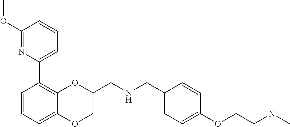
C1(OC)=NC(C2=C3C(=CC=C2)OCC(CNCC2=CC=C(OCCN(C)C)C=C2)O3)=CC=C1
